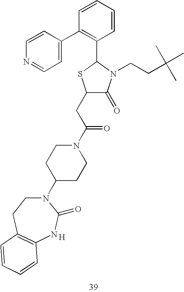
C1(CC(N2CCC(N3CCC4=C(NC3=O)C=CC=C4)CC2)=O)C(=O)N(CCC(C)(C)C)C(C2=C(C3=CC=NC=C3)C=CC=C2)S1.[H]
